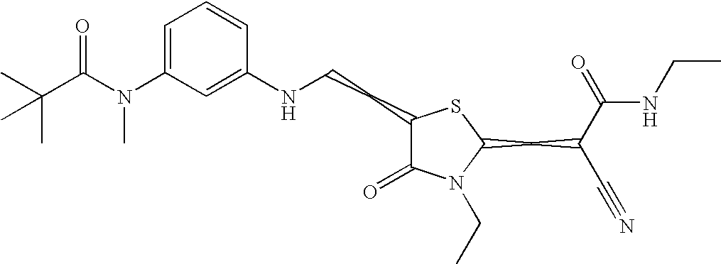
C1=C(N(C(C(C)(C)C)=O)C)C=C(NCCC2C(=O)N(CC)C(CC(C#N)C(=O)NCC)S2)C=C1
